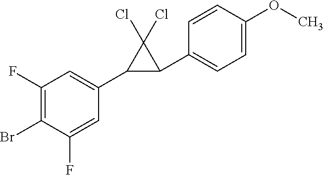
C1(F)=C(Br)C(F)=CC(C2C(C3=CC=C(OC)C=C3)C2(Cl)Cl)=C1
